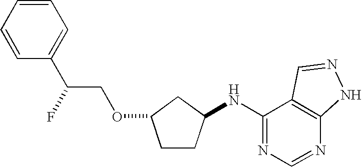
C1=CC=CC=C1C(COC1CCC(NC2=NC=NC3=C2C=NN3)C1)F
